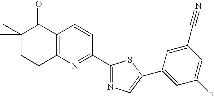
C1(C)(C)CCC2=C(C1=O)C=CC(C1=NC=C(C3=CC(F)=CC(C#N)=C3)S1)=N2
